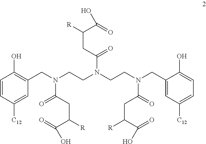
C1=CC([C12])=CC(CN(C(CC([R])C(=O)O)=O)CCN(CCN(C(=O)CC([R])C(=O)O)CC2=CC([C12])=CC=C2O)C(CC([R])C(=O)O)=O)=C1O
